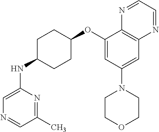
C1(C)=NC(NC2CCC(OC3=CC(N4CCOCC4)=CC4=C3N=CC=N4)CC2)=CN=C1
